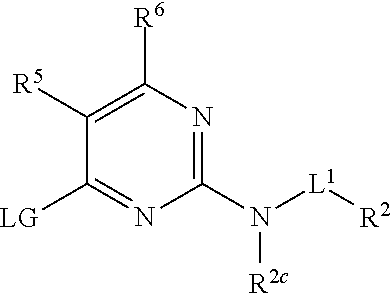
N1=C(N([L1][R2])[R2c])N=C([LG])C([R5])=C1[R6]
